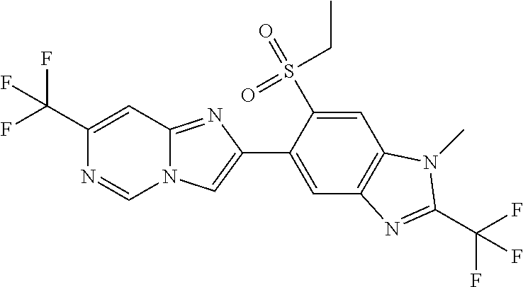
FC(C1=CC2=NC(C3=CC4=C(C=C3S(=O)(=O)CC)N(C)C(C(F)(F)F)=N4)=CN2C=N1)(F)F
